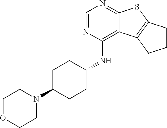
C1C(N2CCOCC2)CCC(NC2=C3C(=NC=N2)SC2=C3CCC2)C1
